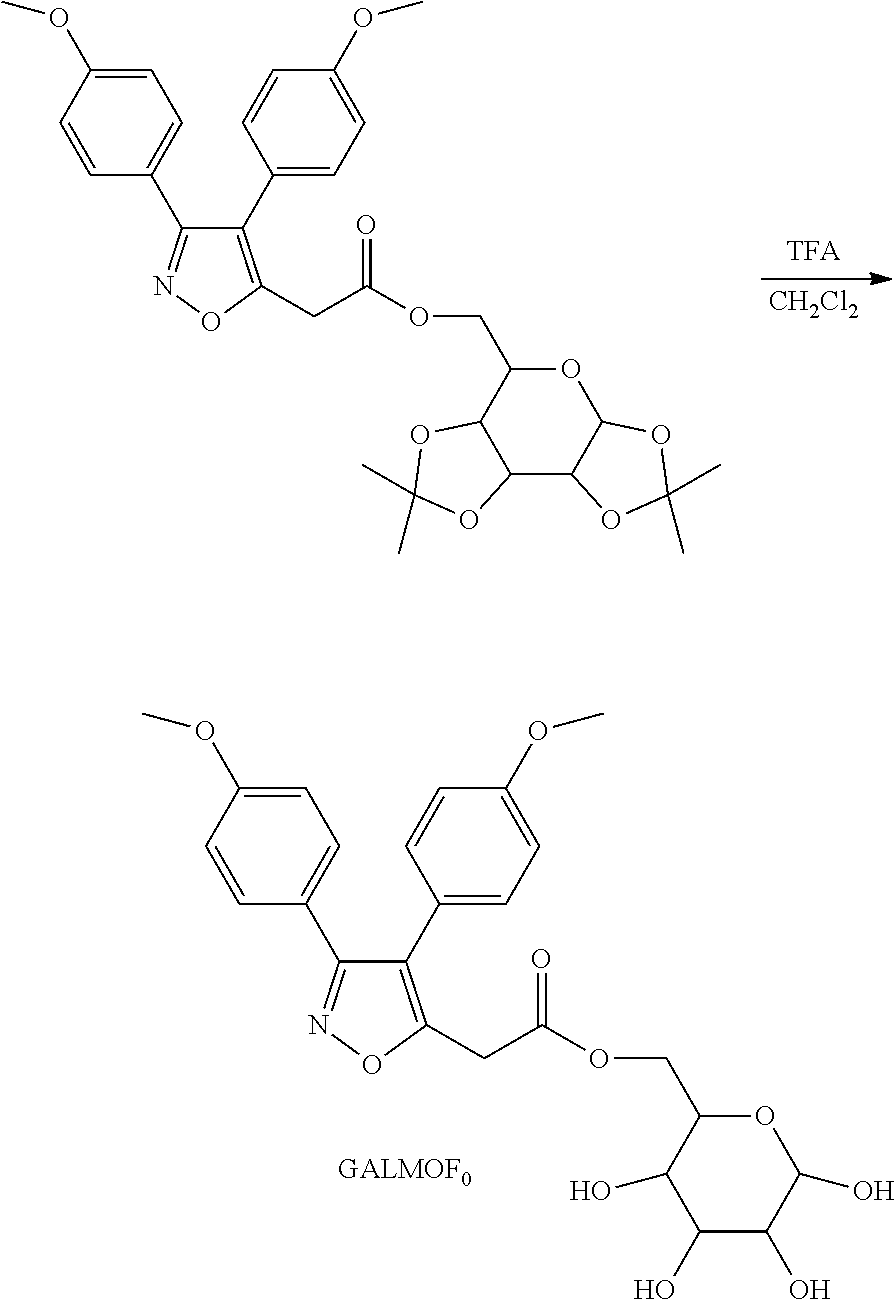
[CH2Cl2].C1(C2=CC=C(OC)C=C2)=C(CC(=O)OCC2OC3C(C4C2OC(C)(C)O4)OC(C)(C)O3)ON=C1C1=CC=C(OC)C=C1.C1(C2=CC=C(OC)C=C2)=C(CC(=O)OCC2OC(O)C(O)C(O)C2O)ON=C1C1=CC=C(OC)C=C1
